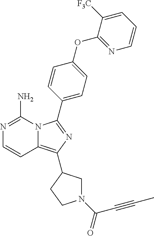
N1=C(N)N2C(=C(C3CN(C(=O)C#CC)CC3)N=C2C2=CC=C(OC3=NC=CC=C3[F3C])C=C2)C=C1
